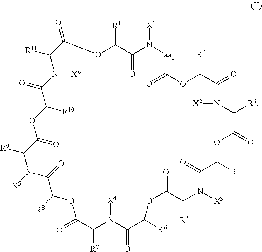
O=C1C([R11])N([X6])C(=O)C([R10])OC(=O)C([R9])N([X5])C(=O)C([R8])OC(=O)C([R7])N([X4])C(=O)C([R6])OC(=O)C([R5])N([X3])C(=O)C([R4])OC(=O)C([R3])N([X2])C(=O)C([R2])OC(=O)[aa2]N([X1])C(=O)C([R1])O1
